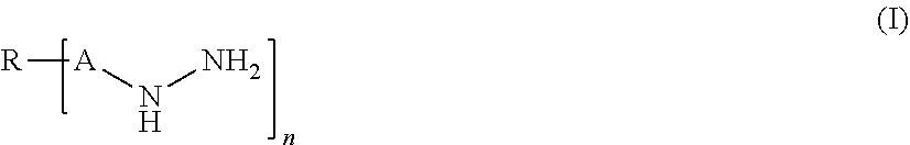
[R][A]NN
